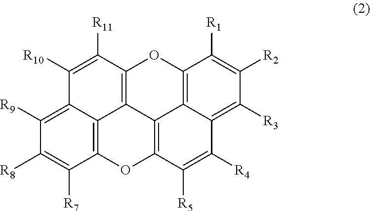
C12=C([R9])C([R8])=C([R7])C3=C1C1=C(C([R11])=C2[R10])OC2=C4C1=C(O3)C([R5])=C([R4])C4=C([R3])C([R2])=C2[R1]
